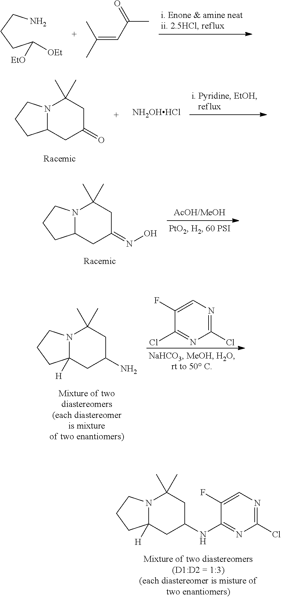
C(CCCN)([OEt])[EtO].C(=CC(C)=O)(C)C.N12C(CC(=O)CC1(C)C)CCC2.[NH2OHHCl].N12C(CC(=NO)CC1(C)C)CCC2.N12C([H])(CC(N)CC1(C)C)CCC2.C1(Cl)=NC=C(F)C(Cl)=N1.N12C([H])(CC(NC3=NC(Cl)=NC=C3F)CC1(C)C)CCC2
